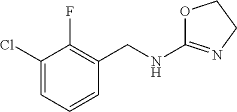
C1=C(Cl)C(F)=C(CNC2=NCCO2)C=C1
